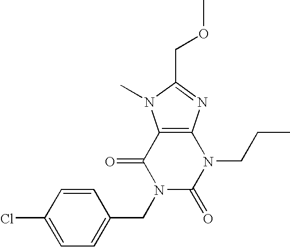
C12=C(N=C(COC)N1C)N(CCC)C(=O)N(CC1=CC=C(Cl)C=C1)C2=O
